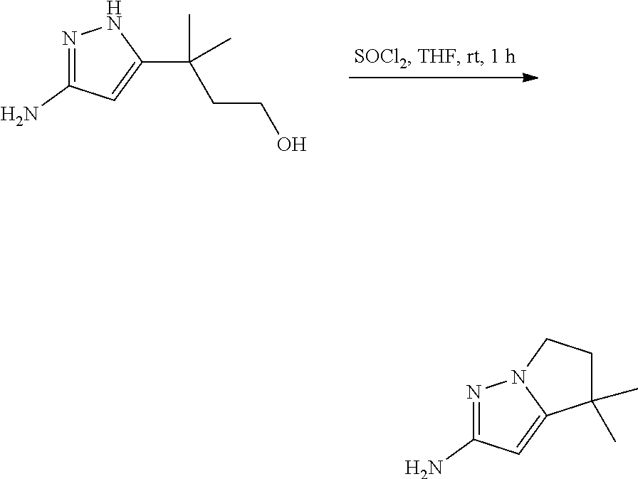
N1=C(N)C=C(C(CCO)(C)C)N1.N1=C(N)C=C2N1CCC2(C)C
